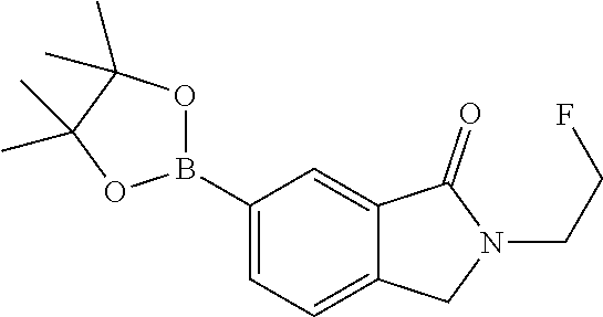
C1(B2OC(C)(C)C(C)(C)O2)=CC=C2C(=C1)C(=O)N(CCF)C2
